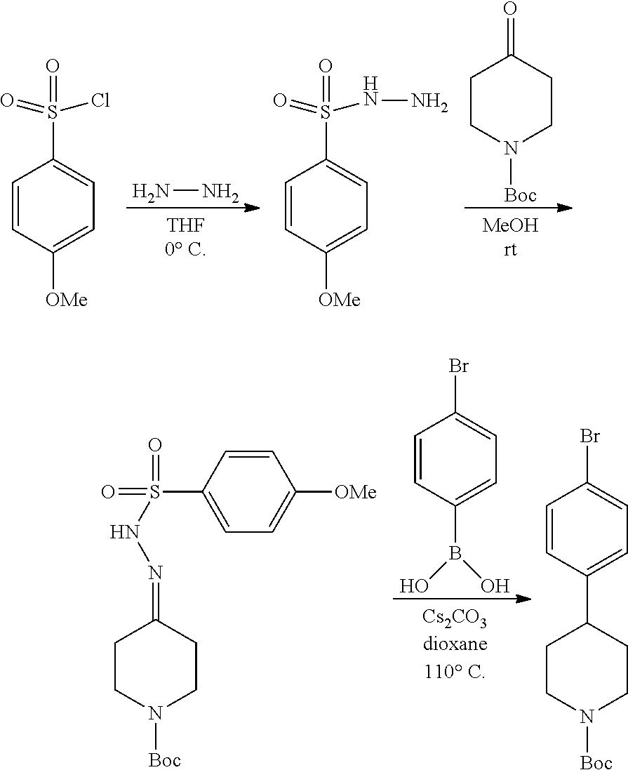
C1=CC([OMe])=CC=C1S(=O)(=O)Cl.NN.C1=CC([OMe])=CC=C1S(=O)(=O)NN.O=C1CCN([Boc])CC1.N(=C1CCN([Boc])CC1)NS(=O)(=O)C1=CC=C([OMe])C=C1.C1=CC(B(O)O)=CC=C1Br.C1=CC(C2CCN([Boc])CC2)=CC=C1Br
